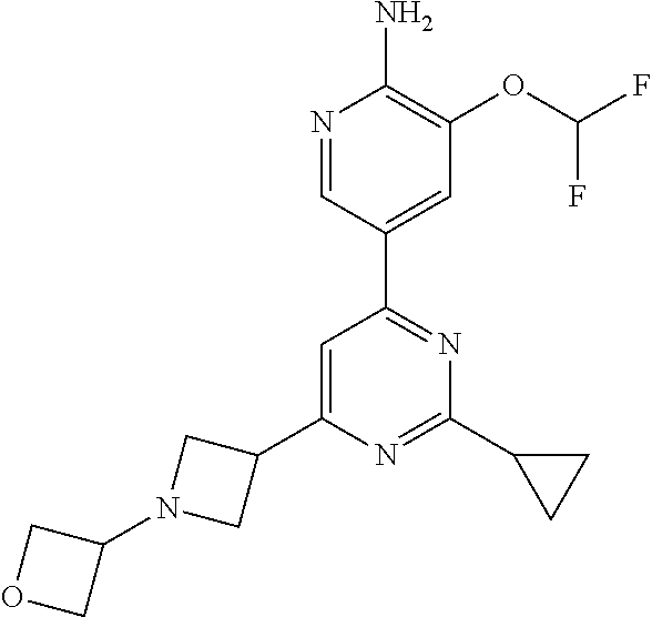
N1=CC(C2=NC(C3CC3)=NC(C3CN(C4COC4)C3)=C2)=CC(OC(F)F)=C1N
